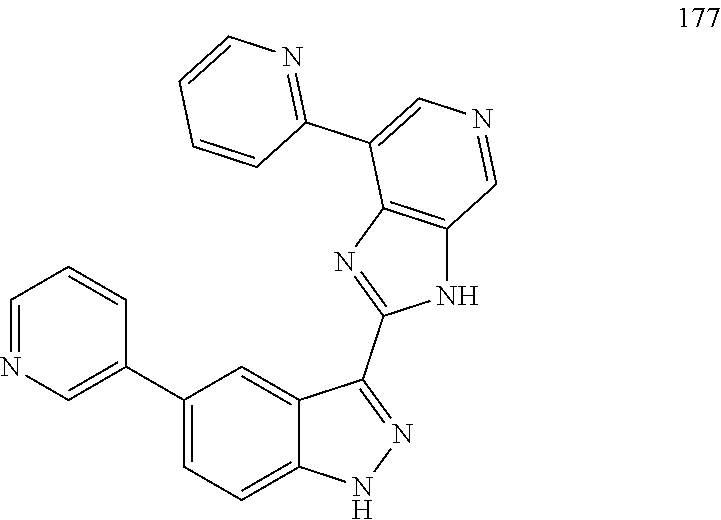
C12=CC(C3=CN=CC=C3)=CC=C1NN=C2C1=NC2=C(N1)C=NC=C2C1=NC=CC=C1
